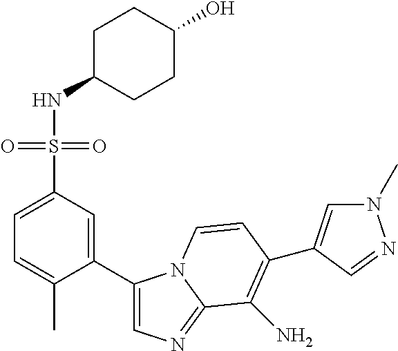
C1=C(C)C(C2=CN=C3N2C=CC(C2=CN(C)N=C2)=C3N)=CC(S(NC2CCC(O)CC2)(=O)=O)=C1
